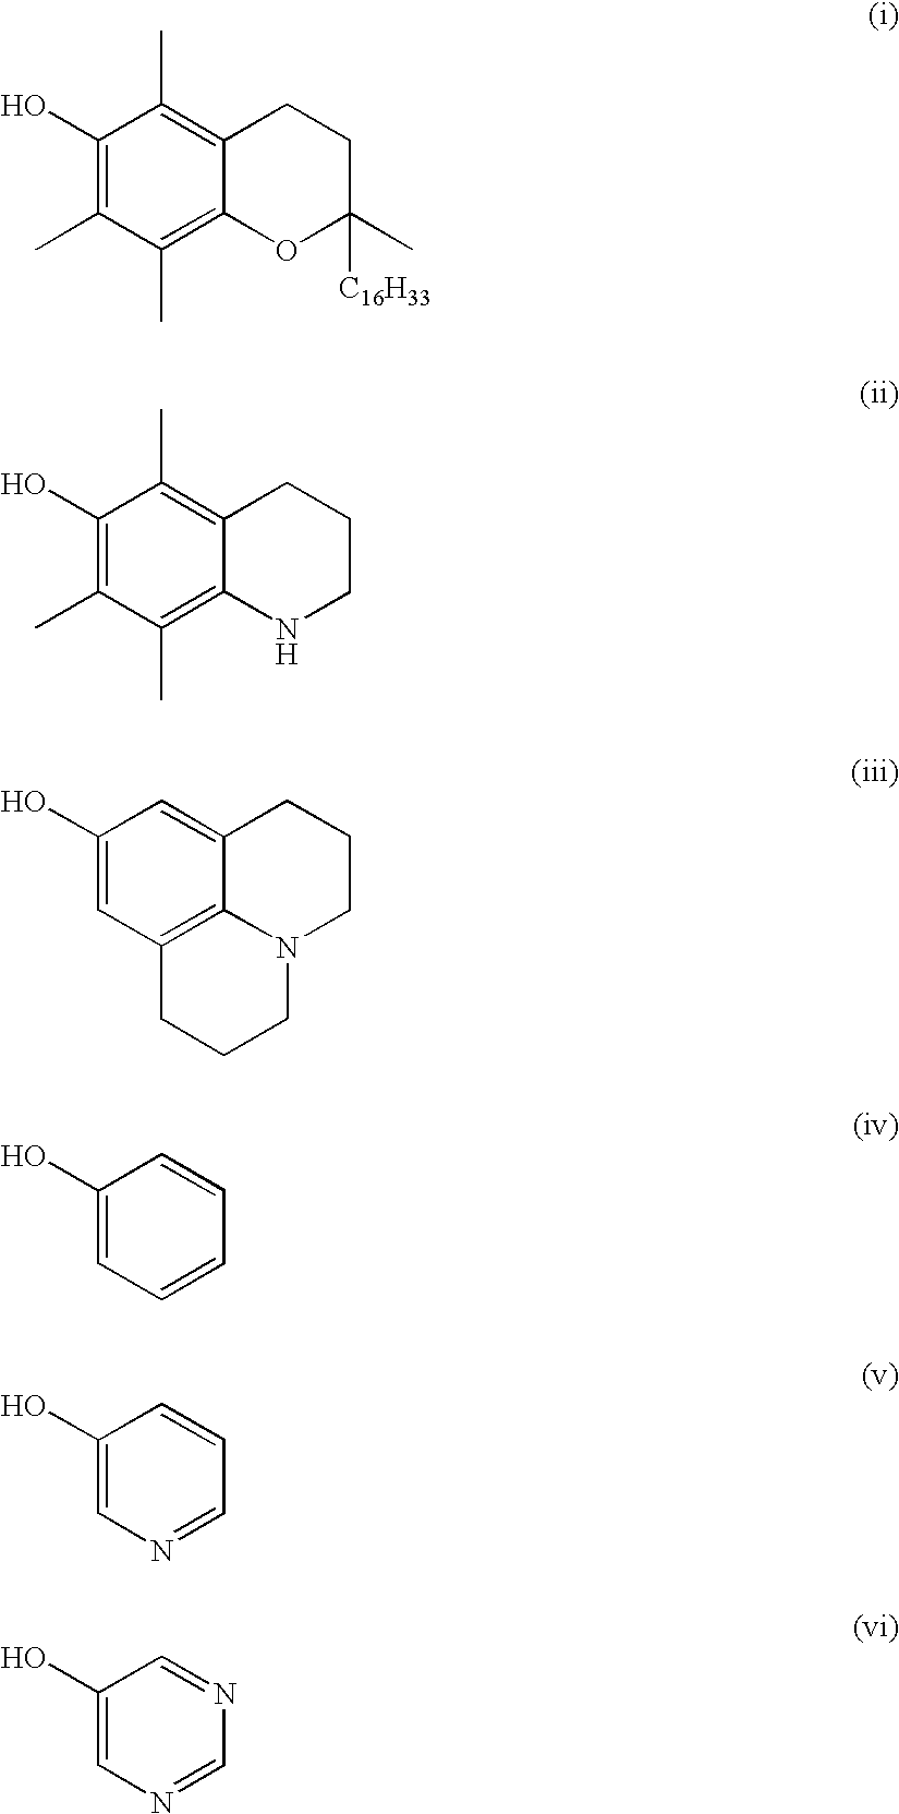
C1(O)=C(C)C(C)=C2C(=C1C)CCC(C)([C16H33])O2.C1(O)=C(C)C(C)=C2C(=C1C)CCCN2.C1(O)=CC2=C3C(=C1)CCCN3CCC2.C1(O)=CC=CC=C1.C1(O)=CN=CC=C1.C1(O)=CN=CN=C1
